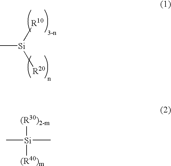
C[Si]([R10])[R20].C[Si](C)([(R30)2-m])[(R40)m]
